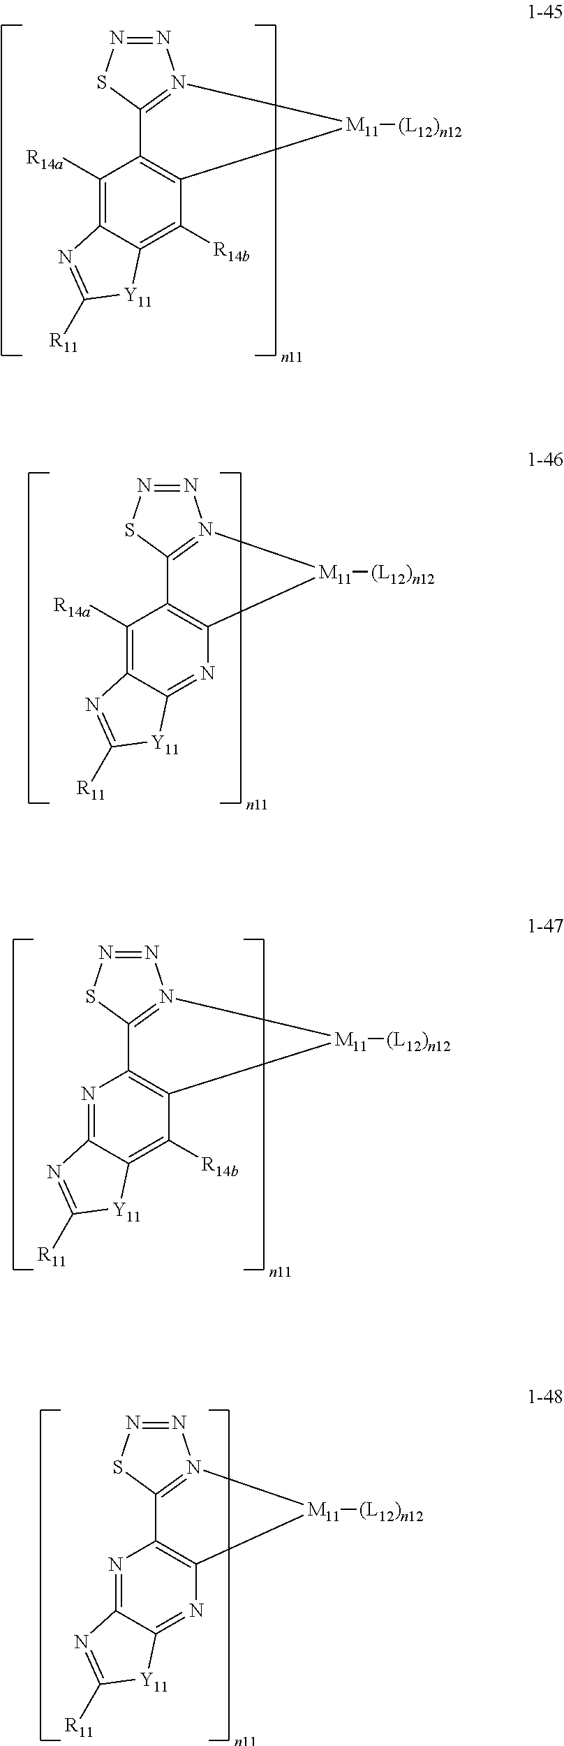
N1=NSC2=N1[M11]([(L12)n12])C1=C2C([R14a])=C2C(=C1[R14b])[Y11]C([R11])=N2.N1=NSC2=N1[M11]([(L12)n12])C1=C2C([R14a])=C2C(=N1)[Y11]C([R11])=N2.N1=NSC2=N1[M11]([(L12)n12])C1=C2N=C2C(=C1[R14b])[Y11]C([R11])=N2.N1=NSC2=N1[M11]([(L12)n12])C1=C2N=C2C(=N1)[Y11]C([R11])=N2
